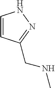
C1=CC(CNC)=NN1
